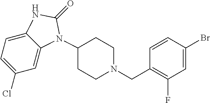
C1=C(Cl)C=C2C(=C1)NC(=O)N2C1CCN(CC2=C(F)C=C(Br)C=C2)CC1
